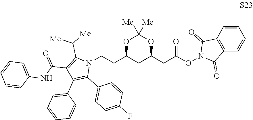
C1(CC(ON2C(=O)C3=C(C2=O)C=CC=C3)=O)CC(CCN2C(C([Me])[Me])=C(C(NC3=CC=CC=C3)=O)C(C3=CC=CC=C3)=C2C2=CC=C(F)C=C2)OC([Me])([Me])O1
